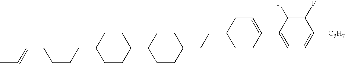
C1(F)=C(F)C(C2=CCC(CCC3CCC(C4CCC(CCCCC=CC)CC4)CC3)CC2)=CC=C1[C3H7]
